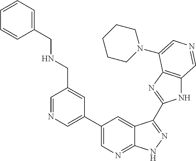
C1(C2=CN=CC(CNCC3=CC=CC=C3)=C2)=CN=C2C(=C1)C(C1=NC3=C(N1)C=NC=C3N1CCCCC1)=NN2
